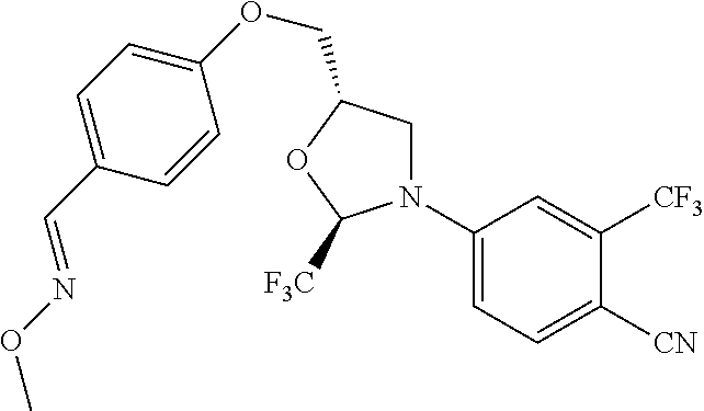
C1(N2CC(COC3=CC=C(C=NOC)C=C3)OC2[F3C])=CC=C([CN])C([CF3])=C1
